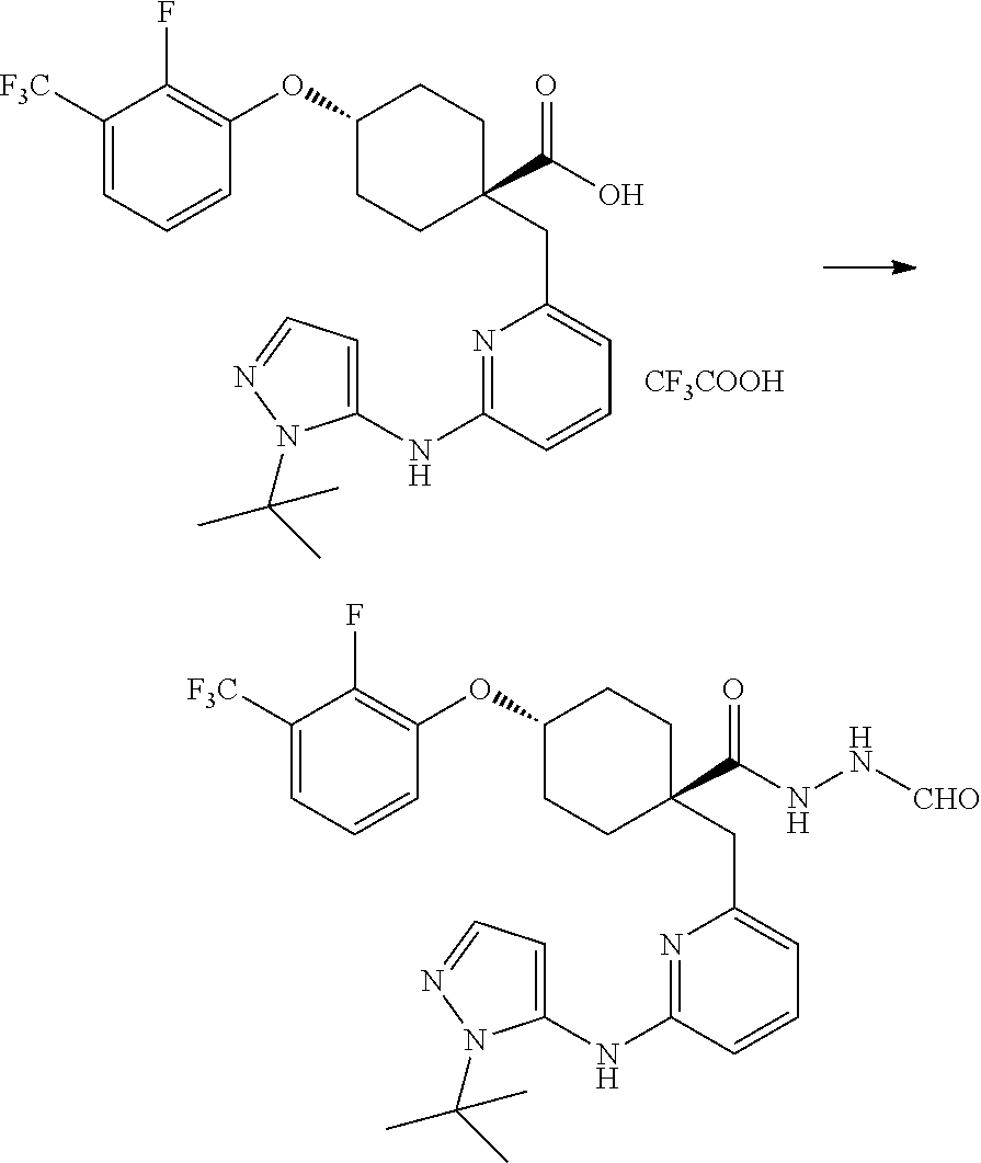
C1([F3C])=CC=CC(OC2CCC(C(O)=O)(CC3=CC=CC(NC4=CC=NN4C(C)(C)C)=N3)CC2)=C1F.[CF3COOH].C1([F3C])=CC=CC(OC2CCC(CC3=CC=CC(NC4=CC=NN4C(C)(C)C)=N3)(C(NN[CHO])=O)CC2)=C1F
